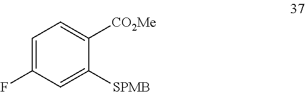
C1=C(F)C=C([SPMB])C([CO2Me])=C1
